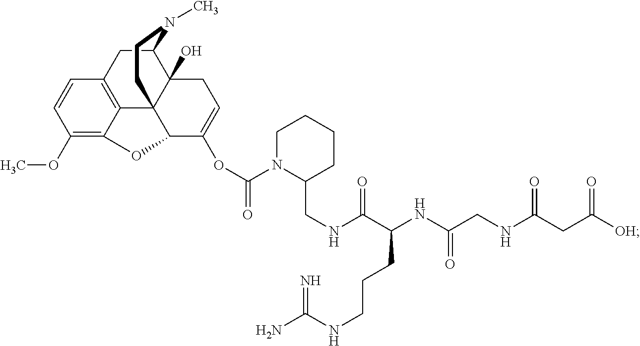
C1(OC)=C2C3=C(C=C1)CC1C4(O)C3(C(C(OC(=O)N3C(CNC(C(NC(=O)CNC(=O)CC([OH])=O)CCCNC(N)=N)=O)CCCC3)=CC4)O2)CCN1C
